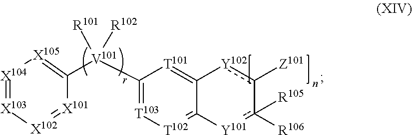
C1([V101](C2=[T103][T102]=C3C(=[T101]2)[Y102]c([Z101])-c([R106])([R105])[Y101]3)([R102])[R101])=[X105][X104]=[X103][X102]=[X101]1
